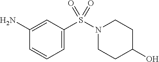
C1=C(S(N2CCC(O)CC2)(=O)=O)C=C(N)C=C1
